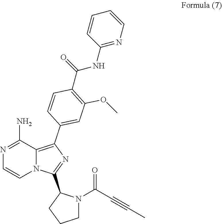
N1=C(N)C2=C(C3=CC(OC)=C(C(=O)NC4=NC=CC=C4)C=C3)N=C(C3CCCN3C(=O)C#CC)N2C=C1
